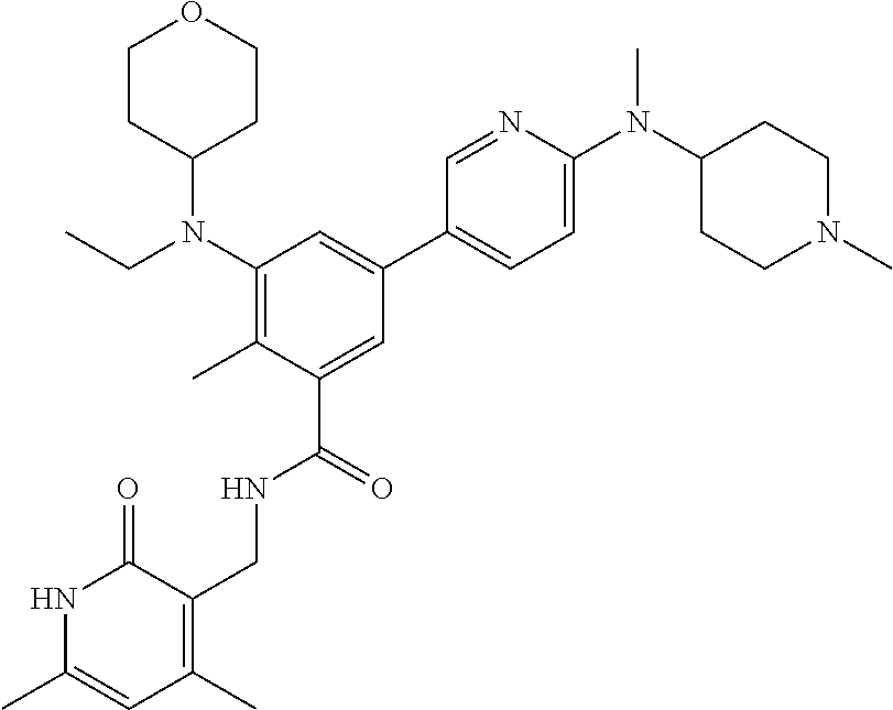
C1CC(N(C2=C(C)C(C(=O)NCC3=C(C)C=C(C)NC3=O)=CC(C3=CC=C(N(C4CCN(C)CC4)C)N=C3)=C2)CC)CCO1
